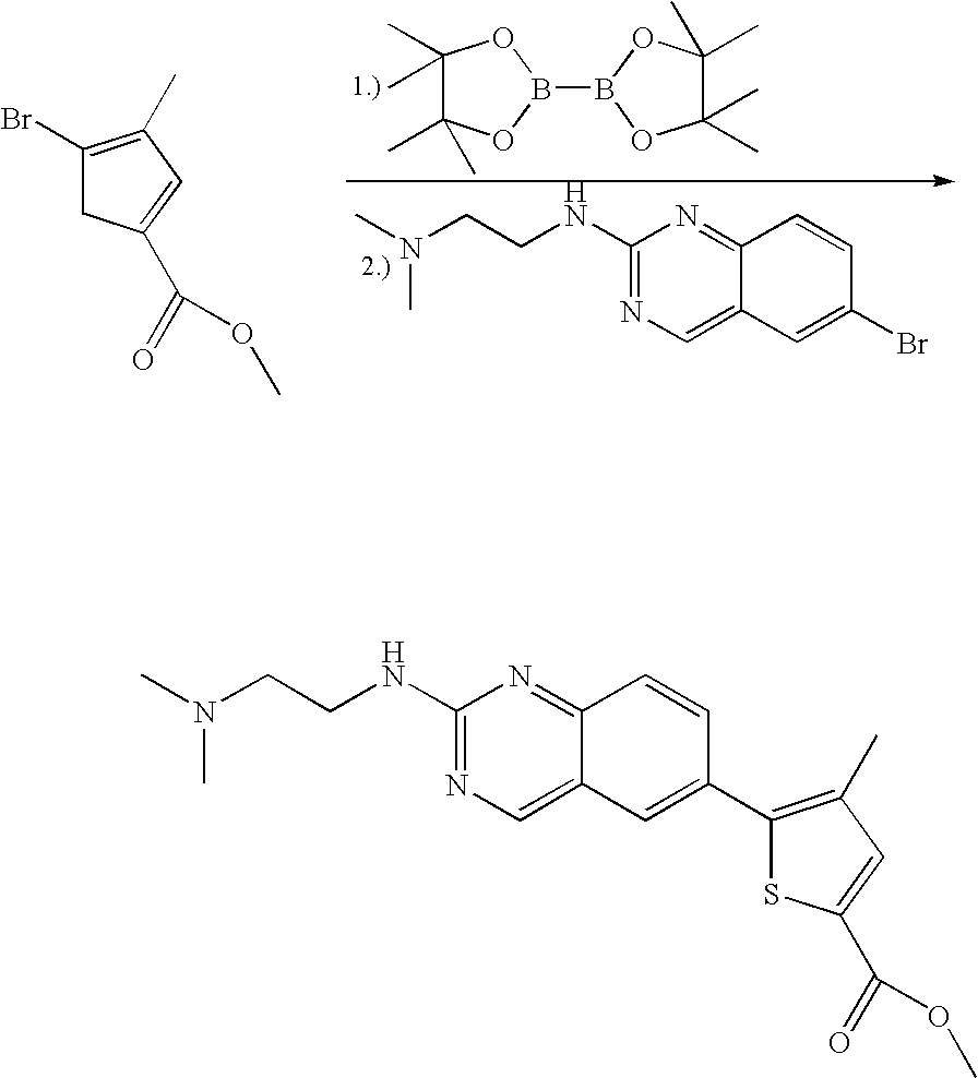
C1(Br)=C(C)C=C(C(OC)=O)C1.C1(C)(C)C(C)(C)OB(B2OC(C)(C)C(C)(C)O2)O1.CN(CCNC1=NC=C2C(=N1)C=CC(Br)=C2)C.CN(CCNC1=NC=C2C(=N1)C=CC(C1=C(C)C=C(C(OC)=O)S1)=C2)C
